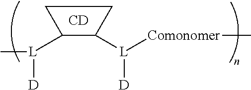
C1C([L](C)[D])C([L]([Comonomer]C)[D])C1.[CD]
